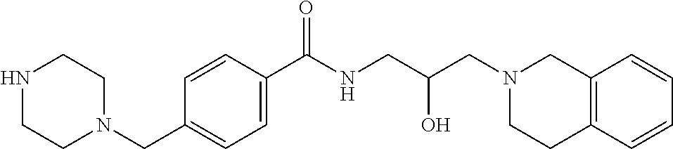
C1=CC(C(NCC(CN2CC3=C(CC2)C=CC=C3)O)=O)=CC=C1CN1CCNCC1
